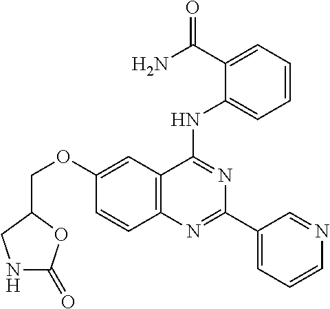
C12=C(C(NC3=CC=CC=C3C(N)=O)=NC(C3=CC=CN=C3)=N1)C=C(OCC1CNC(=O)O1)C=C2
